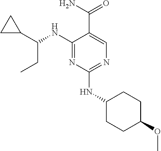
N1=C(NC(C2CC2)CC)C(C(=O)N)=CN=C1NC1CCC(OC)CC1
